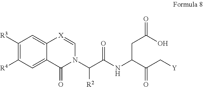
C1([R3])=C([R4])C=C2C(=C1)[X]=CN(C(C(=O)NC(CC(=O)O)C(C[Y])=O)[R2])C2=O
